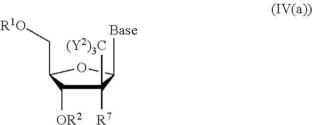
[Base]C1C([R7])([(Y2)3C])C([OR2])C(C[R1O])O1
